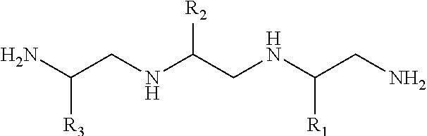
C(CNC(CNC(CN)[R1])[R2])(N)[R3]
